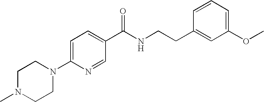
C1N(C)CCN(C2=CC=C(C(NCCC3=CC(OC)=CC=C3)=O)C=N2)C1
